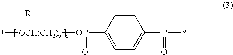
C1=CC([OC]([OCH(CH2)y](*)[R])=O)=CC=C1C(*)=O
